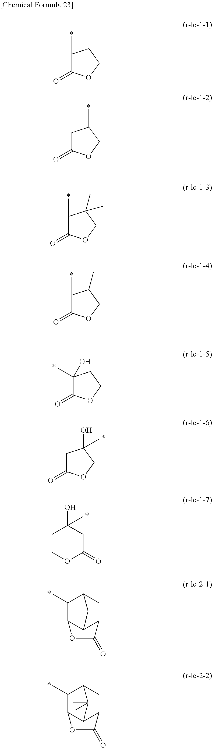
C1(C)C(=O)OCC1.C1C(=O)OCC1C.C1(C)C(=O)OCC1(C)C.C1(C)C(=O)OCC1C.C1(C)(O)C(=O)OCC1.C1C(=O)OCC1(O)C.C1(O)(C)CCOC(=O)C1.C1(C)C2C3C(CC1C3)C(=O)O2.C1(C)C2C3C(CC1C3(C)C)C(=O)O2
